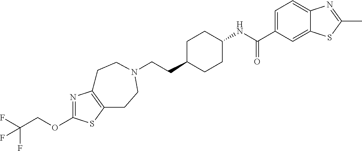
C(CC1CCC(NC(C2=CC=C3C(=C2)SC(C)=N3)=O)CC1)N1CCC2=C(N=C(OCC(F)(F)F)S2)CC1
